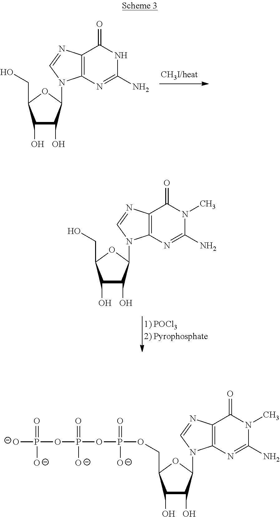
C1(O)C(O)C(N2C3=C(N=C2)C(=O)NC(N)=N3)OC1CO.C1(O)C(O)C(N2C3=C(N=C2)C(=O)N(C)C(N)=N3)OC1CO.[O-]P(OP(OP(OCC1C(O)C(O)C(N2C3=C(N=C2)C(=O)N(C)C(N)=N3)O1)(=O)[O-])(=O)[O-])(=O)[O-]
